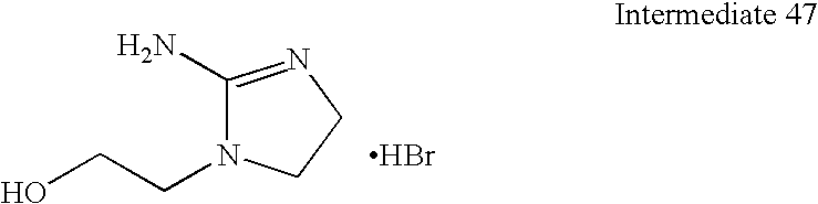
C1(N)=NCCN1CCO.Br
